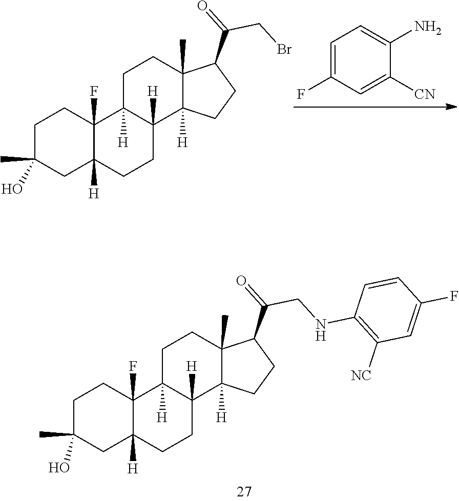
C1C(C)(O)CC2([H])C(F)(C1)C1([H])C([H])(CC2)C2([H])C(C)(CC1)C(C(CNC1=C([NC])C=C(F)C=C1)=O)CC2.C1C(C)(O)CC2([H])C(F)(C1)C1([H])C([H])(CC2)C2([H])C(C)(CC1)C(C(CBr)=O)CC2.C1=C(F)C=C([CN])C(N)=C1
